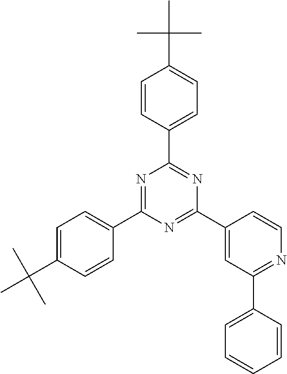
C1=CC(C2=NC(C3=CC(C4=CC=CC=C4)=NC=C3)=NC(C3=CC=C(C(C)(C)C)C=C3)=N2)=CC=C1C(C)(C)C
